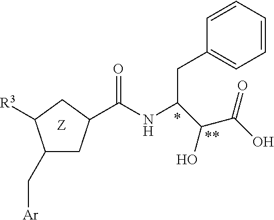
C1(C[Ar])CC(C(NC(CC2=CC=CC=C2)C(C(O)=O)O)=O)CC1[R3]
